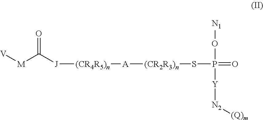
[V][M]C([J][(CR4R5)n][A][(CR2R3)n]SP(=O)(O[N1])[Y][N2][(Q)m])=O
